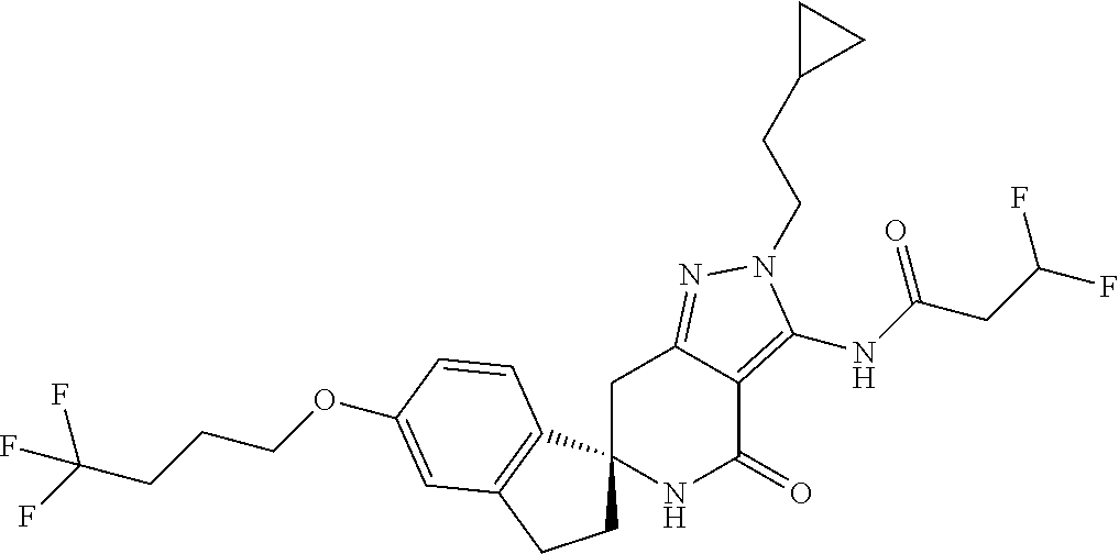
C1C2(C3=C(C1)C=C(OCCCC(F)(F)F)C=C3)NC(=O)C1=C(NC(CC(F)F)=O)N(CCC3CC3)N=C1C2
